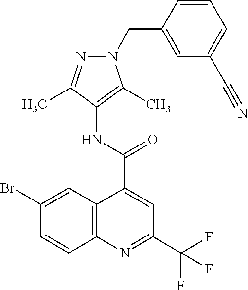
C12=C(N=C(C(F)(F)F)C=C1C(=O)NC1=C(C)N(CC3=CC(C#N)=CC=C3)N=C1C)C=CC(Br)=C2
